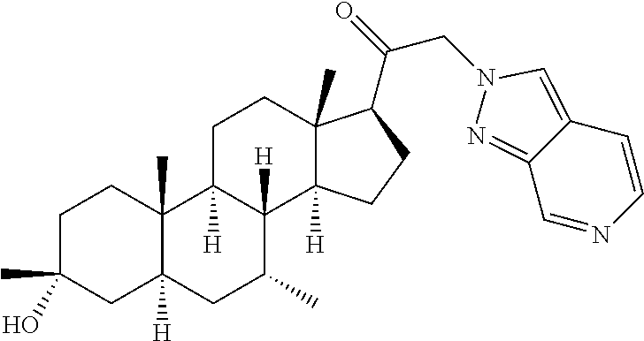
C1C(C)(O)CC2([H])C(C)(C1)C1([H])C([H])(C(C)C2)C2([H])C(C)(CC1)C(C(=O)CN1N=C3C(=C1)C=CN=C3)CC2
